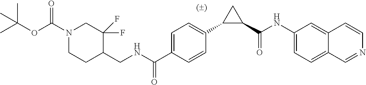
C1=C(C(NCC2C(F)(F)CN(C(OC(C)(C)C)=O)CC2)=O)C=CC(C2C(C(NC3=CC=C4C=NC=CC4=C3)=O)C2)=C1
